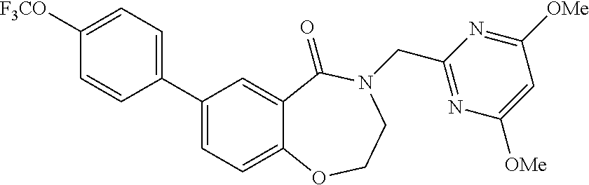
C1(C2=CC=C3C(=C2)C(=O)N(CC2=NC([OMe])=CC([OMe])=N2)CCO3)=CC=C([F3CO])C=C1
